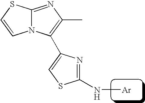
N12C(=NC(C)=C1C1=CSC(N[Ar])=N1)SC=C2
